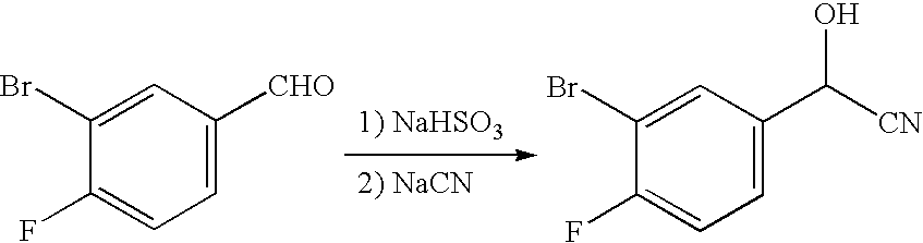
C1=C(Br)C(F)=CC=C1[CHO].C1=C(Br)C(F)=CC=C1C([CN])O
